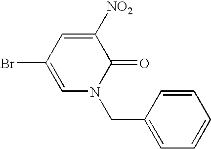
C1([NO2])=CC(Br)=CN(CC2=CC=CC=C2)C1=O
